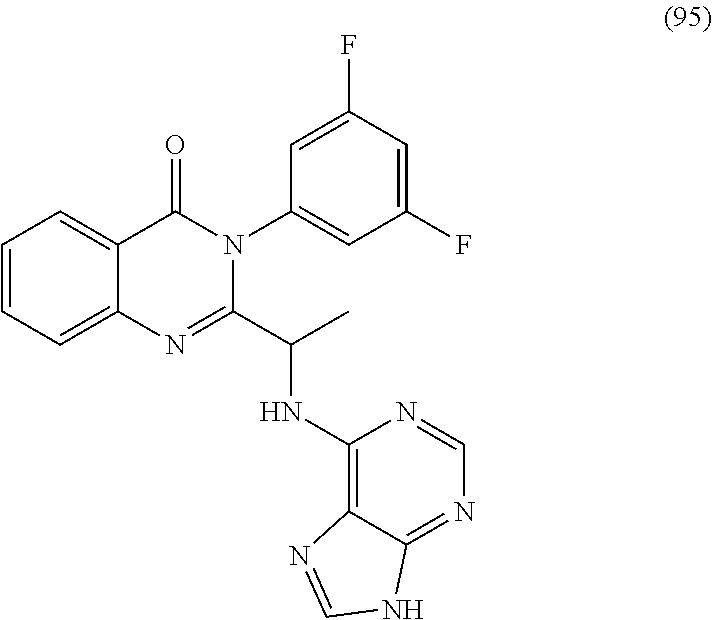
C1=CC=C2C(=C1)C(=O)N(C1=CC(F)=CC(F)=C1)C(C(NC1=C3C(=NC=N1)NC=N3)C)=N2
